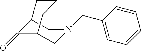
C12CN(CC3=CC=CC=C3)CC(C1=O)CCC2
